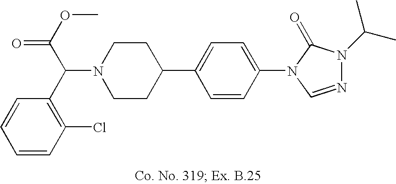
N1(C(C2=C(Cl)C=CC=C2)C(OC)=O)CCC(C2=CC=C(N3C=NN(C(C)C)C3=O)C=C2)CC1
